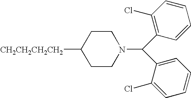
C1CC([CH2CH2CH2CH2])CCN1C(C1=C(Cl)C=CC=C1)C1=CC=CC=C1Cl
